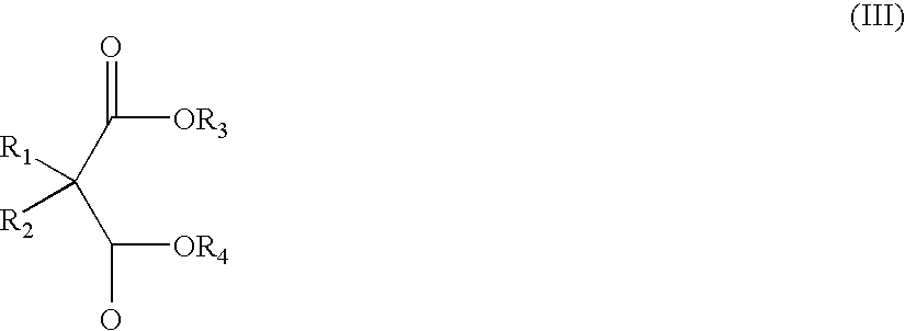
[OR3]C(C(C([OR4])O)([R1])[R2])=O
